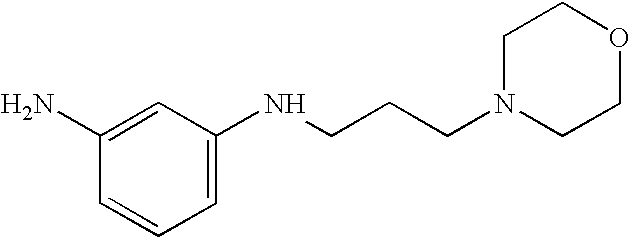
C1(N)=CC(NCCCN2CCOCC2)=CC=C1
